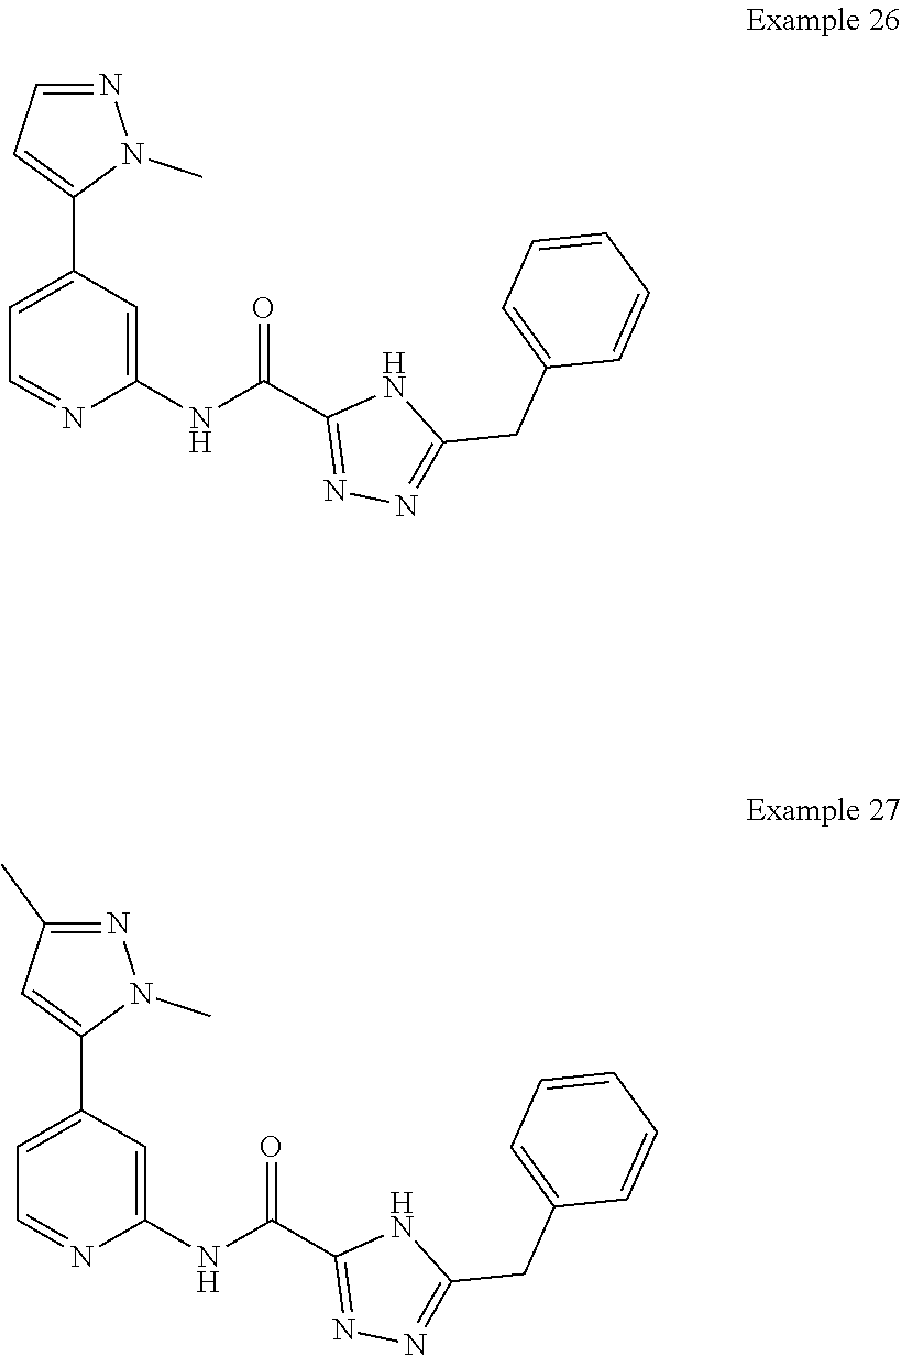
C1=C(C2=CC=NN2C)C=C(NC(C2=NN=C(CC3=CC=CC=C3)N2)=O)N=C1.C1=C(C2=CC(C)=NN2C)C=C(NC(C2=NN=C(CC3=CC=CC=C3)N2)=O)N=C1
